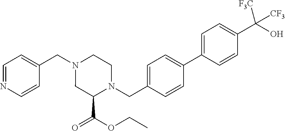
C1=NC=CC(CN2CC(C(=O)OCC)N(CC3=CC=C(C4=CC=C(C(O)([CF3])[CF3])C=C4)C=C3)CC2)=C1
